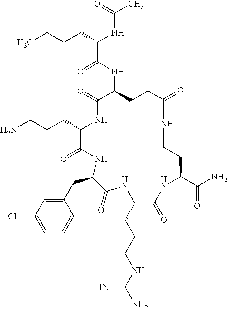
C(C1NC(=O)C(NC(C(CCCC)NC(C)=O)=O)CCC(=O)NCCC(C(N)=O)NC(=O)C(CCCNC(N)=N)NC(=O)C(CC2=CC(Cl)=CC=C2)NC1=O)CCN
